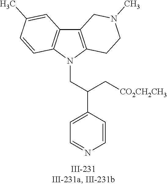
N1(CC(C2=CC=NC=C2)C[CO2CH2CH3])C2=C(C3=C1C=CC(C)=C3)CN(C)CC2
